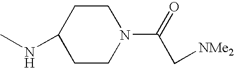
C1CC(NC)CCN1C(=O)C[NMe2]
